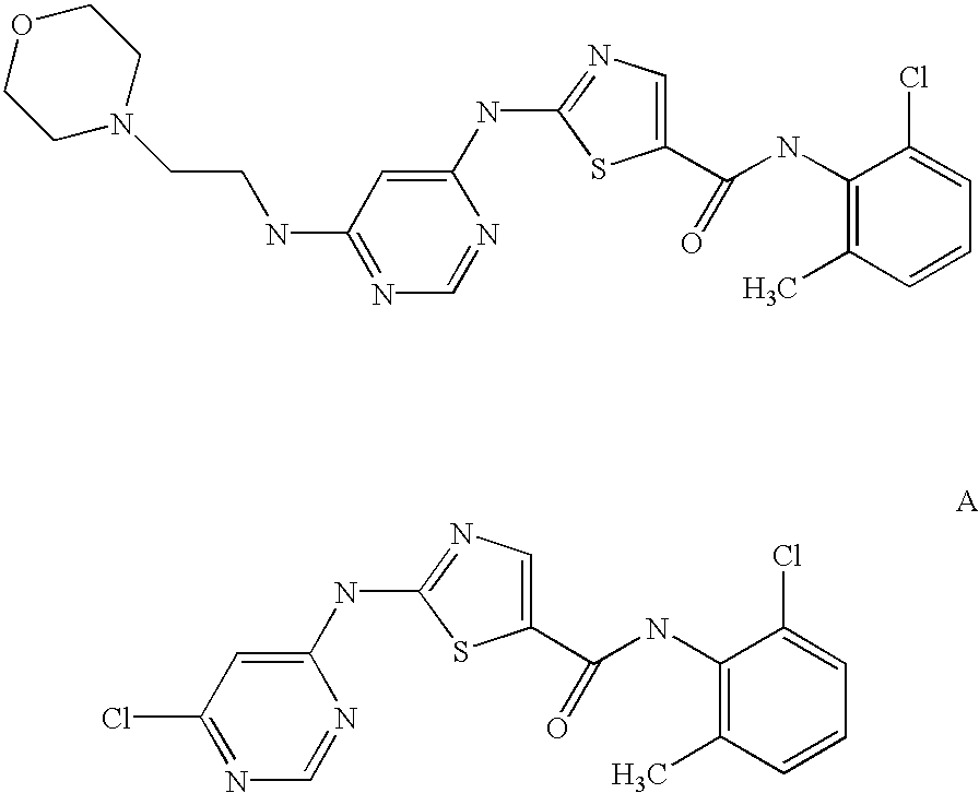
N1=C(NCCN2CCOCC2)C=C(NC2=NC=C(C(NC3=C(C)C=CC=C3Cl)=O)S2)N=C1.N1=C(Cl)C=C(NC2=NC=C(C(NC3=C(C)C=CC=C3Cl)=O)S2)N=C1
